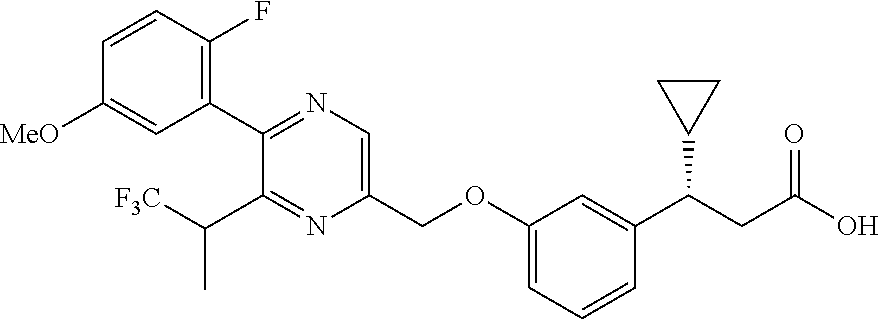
N1=C(C2=C(F)C=CC([MeO])=C2)C(C(C)[F3C])=NC(COC2=CC=CC(C(C3CC3)CC(O)=O)=C2)=C1
